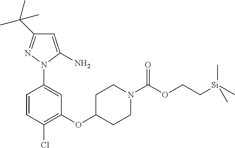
C1=CC(Cl)=C(OC2CCN(C(OCC[Si](C)(C)C)=O)CC2)C=C1N1C(N)=CC(C(C)(C)C)=N1
